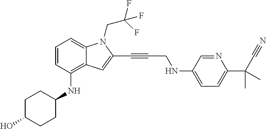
C1=CC(NC2CCC(O)CC2)=C2C(=C1)N(CC(F)(F)F)C(C#CCNC1=CC=C(C(C#N)(C)C)N=C1)=C2
